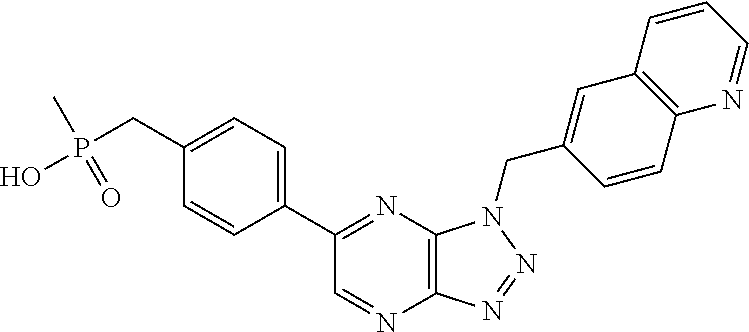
C12=C(N=C(C3=CC=C(CP(O)(C)=O)C=C3)C=N1)N(CC1=CC3=C(C=C1)N=CC=C3)N=N2
